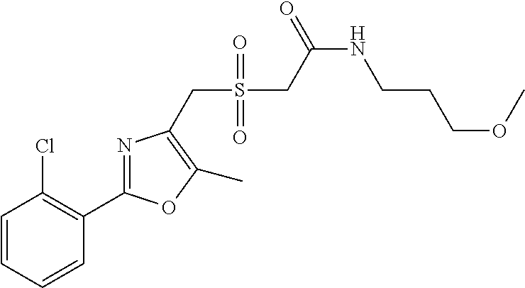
C1=CC=CC(C2=NC(CS(=O)(=O)CC(NCCCOC)=O)=C(C)O2)=C1Cl
